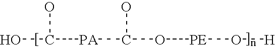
OC(O)[PA]C(O)O[PE]O[H]
